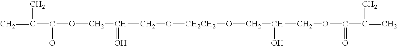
C=C(C(OCC(CO[CH2CH2]OCC(COC(C(=C)C)=O)O)=O)O)C
